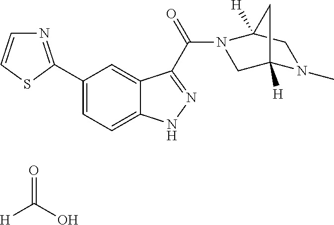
[H]C(=O)O.N1(C)C2([H])CN(C(=O)C3=NNC4=CC=C(C5=NC=CS5)C=C43)C([H])(C2)C1
